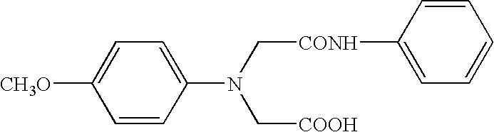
C1=CC(N(C[CONH]C2=CC=CC=C2)C[COOH])=CC=C1[CH3O]
